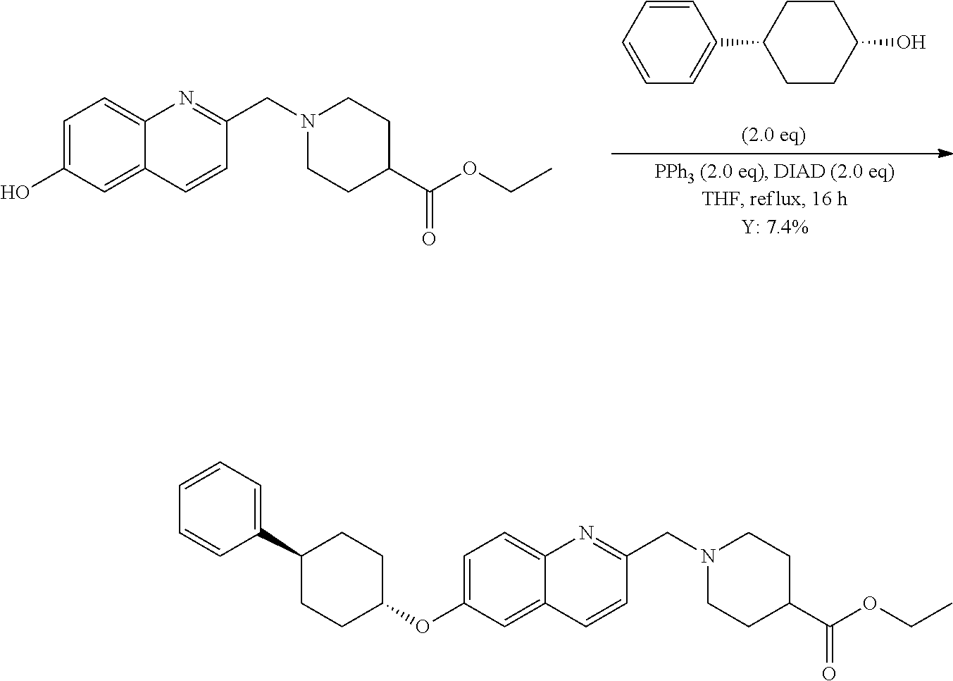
C1=CC=CC=C1C1CCC(O)CC1.C1=C(O)C=C2C(=C1)N=C(CN1CCC(C(OCC)=O)CC1)C=C2.C1=C(OC2CCC(C3=CC=CC=C3)CC2)C=C2C(=C1)N=C(CN1CCC(C(OCC)=O)CC1)C=C2
